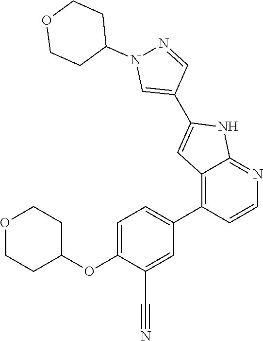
O1CCC(OC2=CC=C(C3=C4C(=NC=C3)NC(C3=CN(C5CCOCC5)N=C3)=C4)C=C2C#N)CC1
